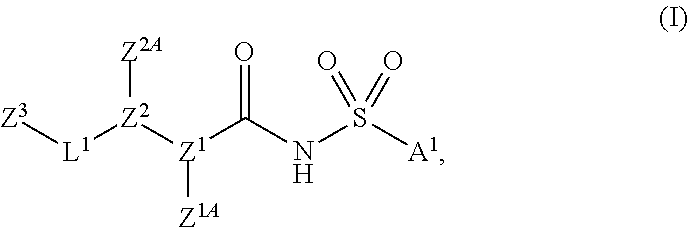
[Z3][L1][Z2]([Z1](C(NS(=O)([A1])=O)=O)[Z1A])[Z2A]
